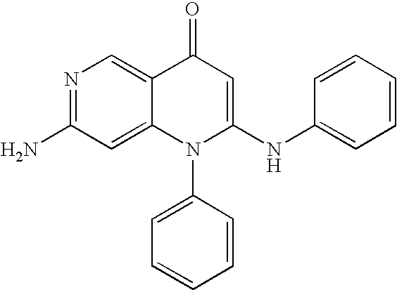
NC1=NC=C2C(=C1)N(C1=CC=CC=C1)C(NC1=CC=CC=C1)=CC2=O
